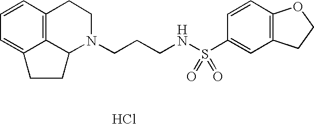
C12=C3C=CC=C1CCC2N(CCCNS(C1=CC2=C(C=C1)OCC2)(=O)=O)CC3.Cl
